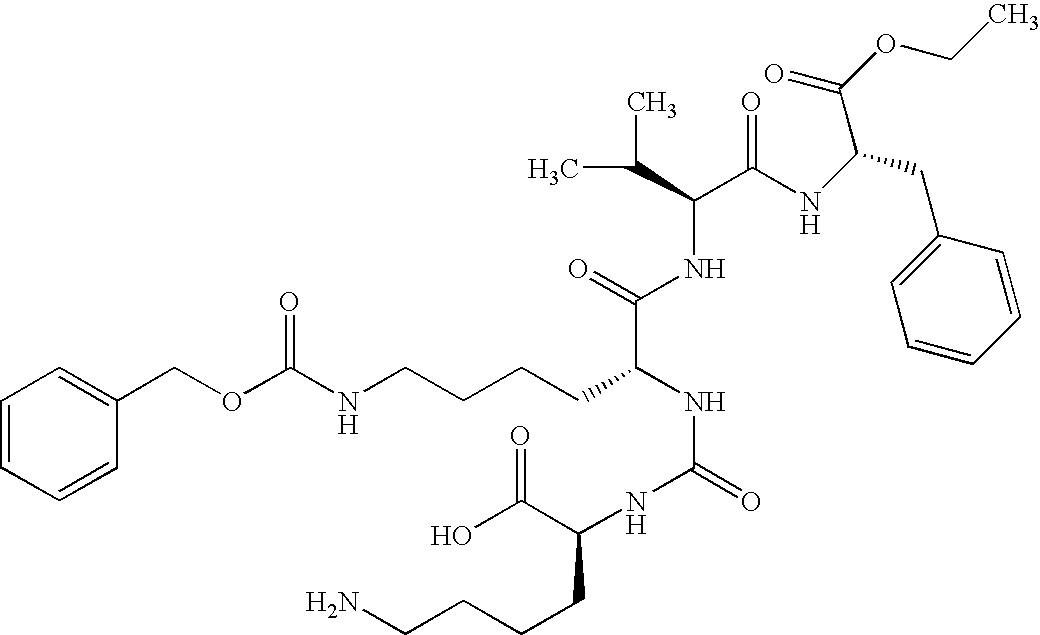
C1=CC=CC(COC(NCCCCC(NC(=O)NC(C(O)=O)CCCCN)C(NC(C(C)C)C(NC(CC2=CC=CC=C2)C(OCC)=O)=O)=O)=O)=C1
